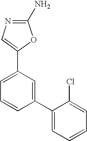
N1=C(N)OC(C2=CC=CC(C3=CC=CC=C3Cl)=C2)=C1
